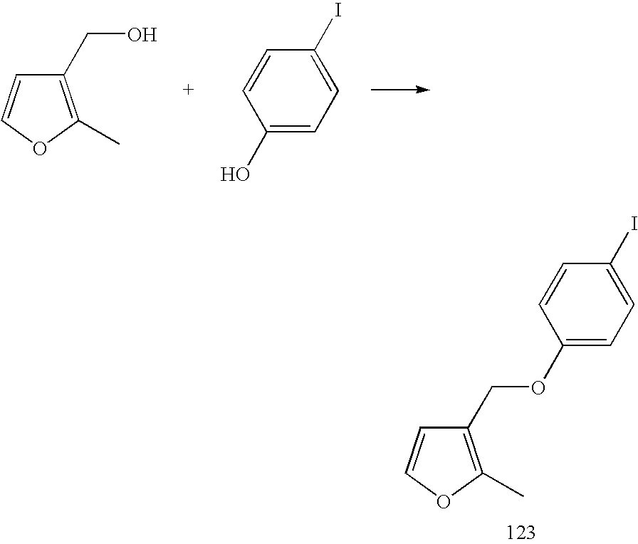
C1(CO)=C(C)OC=C1.C1(O)=CC=C(I)C=C1.C1(OCC2=C(C)OC=C2)=CC=C(I)C=C1
